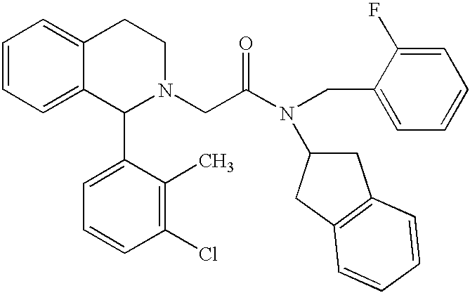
C1=CC=C2C(=C1)CCN(CC(N(C1CC3=C(C1)C=CC=C3)CC1=CC=CC=C1F)=O)C2C1=CC=CC(Cl)=C1C
